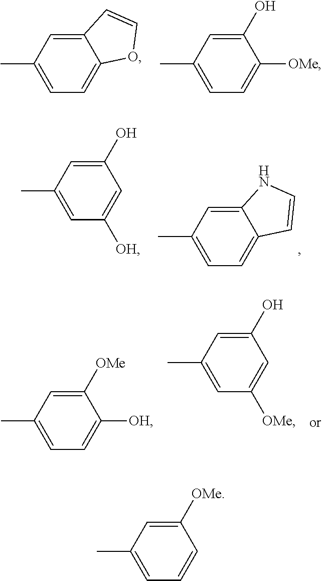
CC1=CC=C2C(=C1)C=CO2.CC1=CC=C([OMe])C(O)=C1.CC1=CC([OH])=CC(O)=C1.CC1=CC=C2C(=C1)NC=C2.CC1=CC=C([OH])C([OMe])=C1.CC1=CC([OMe])=CC(O)=C1.CC1=CC=CC([OMe])=C1
